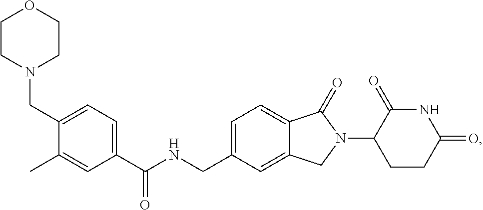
C(NCC1=CC=C2C(=C1)CN(C1CCC(=O)NC1=O)C2=O)(C1=CC=C(CN2CCOCC2)C(C)=C1)=O
